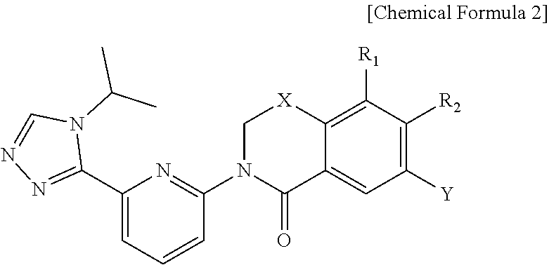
C12=C([R1])C([R2])=C([Y])C=C1C(=O)N(C1=NC(C3=NN=CN3C(C)C)=CC=C1)C[X]2
